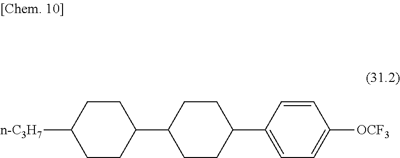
C1(C2CCC(C3=CC=C([OCF3])C=C3)CC2)CCC([n-C3H7])CC1
